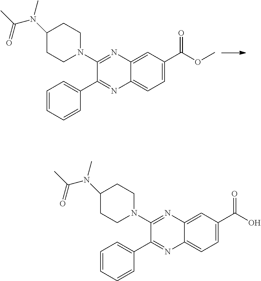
C12=CC(C(OC)=O)=CC=C1N=C(C1=CC=CC=C1)C(N1CCC(N(C)C(C)=O)CC1)=N2.C12=CC(C(O)=O)=CC=C1N=C(C1=CC=CC=C1)C(N1CCC(N(C)C(C)=O)CC1)=N2
